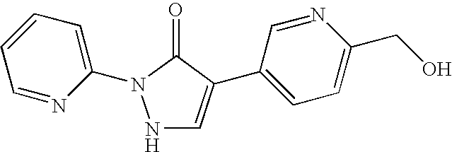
N1C=C(C2=CC=C(CO)N=C2)C(=O)N1C1=CC=CC=N1
